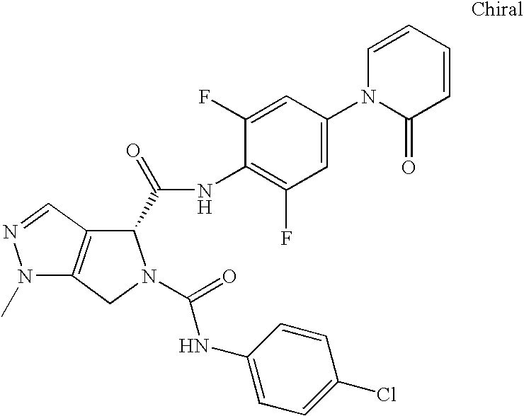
N1(C)C2=C(C=N1)C(C(=O)NC1=C(F)C=C(N3C(=O)C=CC=C3)C=C1F)N(C(=O)NC1=CC=C(Cl)C=C1)C2
